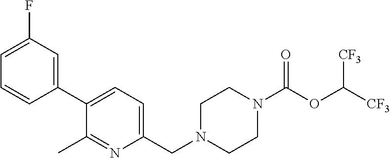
C1=C(F)C=C(C2=CC=C(CN3CCN(C(OC([CF3])[CF3])=O)CC3)N=C2C)C=C1
